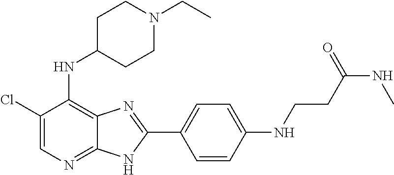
C1(Cl)=CN=C2C(=C1NC1CCN(CC)CC1)N=C(C1=CC=C(NCCC(NC)=O)C=C1)N2
